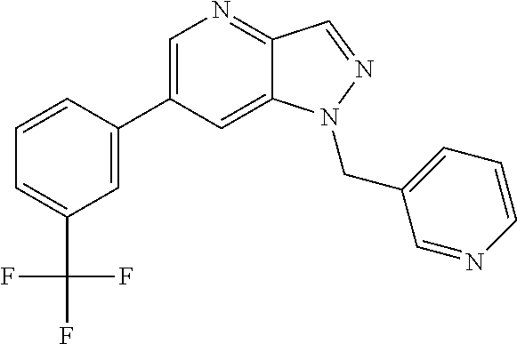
C1=C(C2=CC(C(F)(F)F)=CC=C2)C=C2C(=N1)C=NN2CC1=CC=CN=C1
